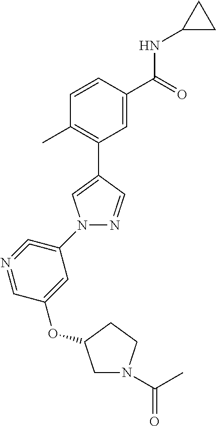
C1=CC(C(=O)NC2CC2)=CC(C2=CN(C3=C=N=CC(OC4CN(C(C)=O)CC4)=C3)N=C2)=C1C
